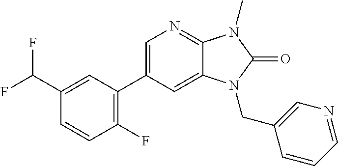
C1(C2=C(F)C=CC(C(F)F)=C2)=CN=C2C(=C1)N(CC1=CN=CC=C1)C(=O)N2C
